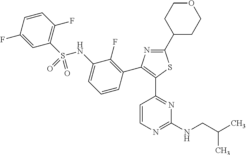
C1=CC(F)=C(S(NC2=CC=CC(C3=C(C4=NC(NCC(C)C)=NC=C4)SC(C4CCOCC4)=N3)=C2F)(=O)=O)C=C1F
